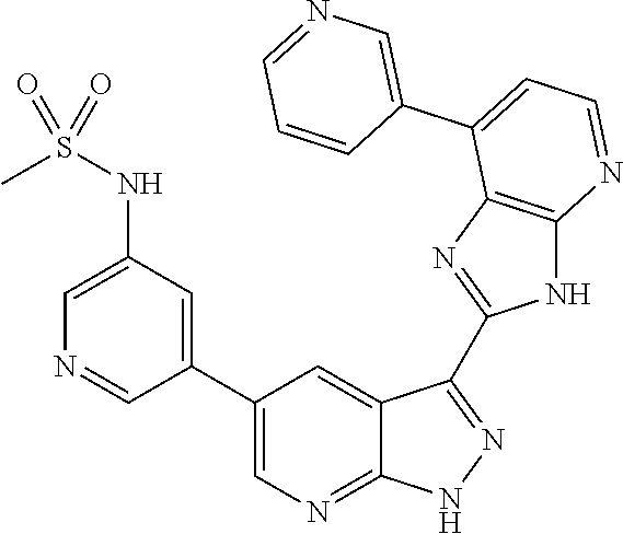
C1(NS(C)(=O)=O)=CN=CC(C2=CN=C3C(=C2)C(C2=NC4=C(N2)N=CC=C4C2=CN=CC=C2)=NN3)=C1
